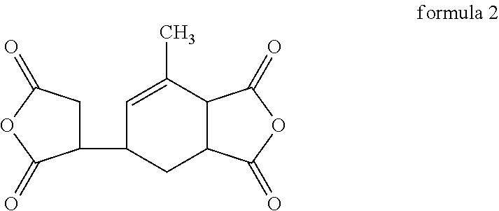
C1(C2CC3C(C(C)=C2)C(=O)OC3=O)CC(=O)OC1=O
